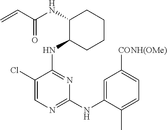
N(C1C(NC2=NC(NC3=CC([CONH(OMe)])=CC=C3C)=NC=C2Cl)CCCC1)C(C=C)=O
